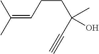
C(=CCCC(C#C)(C)O)(C)C
